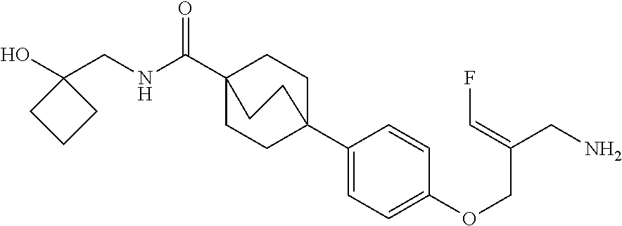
N(C(C12CCC(C3=CC=C(OCC(CN)=CF)C=C3)(CC1)CC2)=O)CC1(O)CCC1
